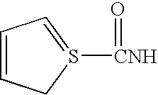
C1=CCS([CNH]=O)=C1
